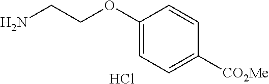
C1(OCCN)=CC=C([CO2Me])C=C1.Cl
